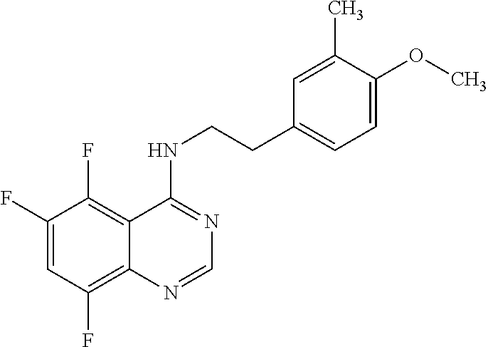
C1(F)=CC(F)=C2C(=C1F)C(NCCC1=CC=C(OC)C(C)=C1)=NC=N2
